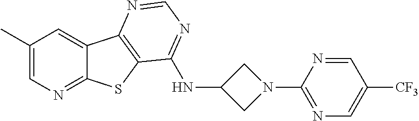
C1(C)=CN=C2C(=C1)C1=C(S2)C(NC2CN(C3=NC=C([CF3])C=N3)C2)=NC=N1
